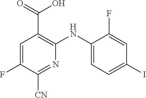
C1=C(NC2=C(C(=O)O)C=C(F)C([CN])=N2)C(F)=CC(I)=C1
